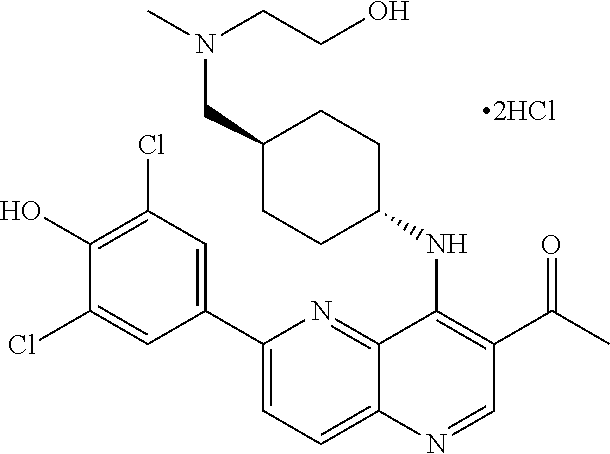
C12=NC(C3=CC(Cl)=C(O)C(Cl)=C3)=CC=C1N=CC(C(C)=O)=C2NC1CCC(CN(C)CCO)CC1
